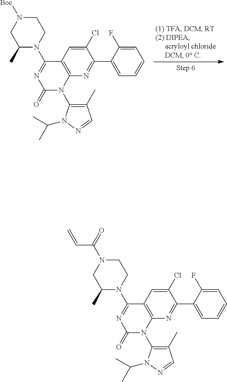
C12=C(N=C(C3=CC=CC=C3F)C(Cl)=C1)N(C1=C(C)C=NN1C(C)C)C(=O)N=C2N1CCN([Boc])CC1C.C12=C(N=C(C3=CC=CC=C3F)C(Cl)=C1)N(C1=C(C)C=NN1C(C)C)C(=O)N=C2N1CCN(C(=O)C=C)CC1C
